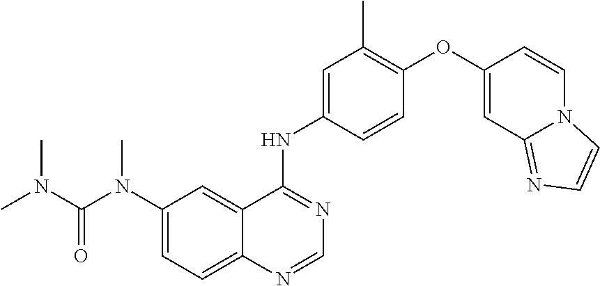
C12=CC=C(N(C(N(C)C)=O)C)C=C1C(NC1=CC(C)=C(OC3=CC4=NC=CN4C=C3)C=C1)=NC=N2
